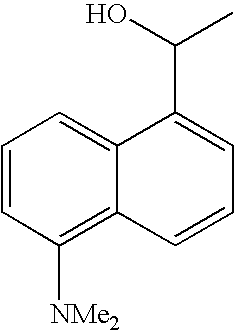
C1=CC([NMe2])=C2C(=C1)C(C(C)O)=CC=C2
